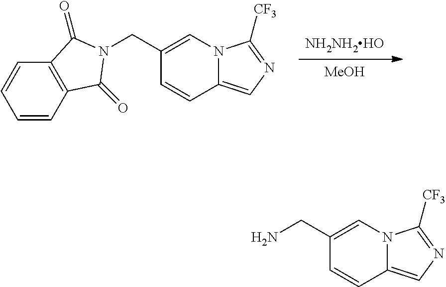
[MeOH].[NH2NH2HO].C1(CN2C(=O)C3=C(C2=O)C=CC=C3)=CN2C(=CN=C2[CF3])C=C1.C1(CN)=CN2C(=CN=C2[CF3])C=C1
